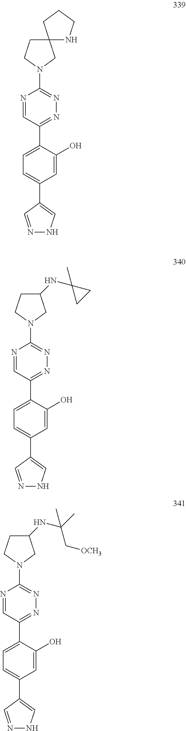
N1=C(C2=CC=C(C3=CNN=C3)C=C2O)C=NC(N2CC3(CC2)NCCC3)=N1.N1=C(C2=CC=C(C3=CNN=C3)C=C2O)C=NC(N2CC(NC3(C)CC3)CC2)=N1.N1=C(C2=CC=C(C3=CNN=C3)C=C2O)C=NC(N2CC(NC(C)(C)C[OCH3])CC2)=N1
